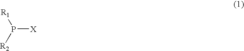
P([X])([R2])[R1]
